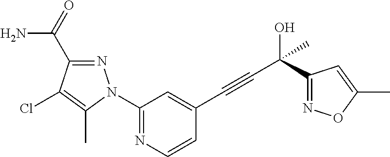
C1(N2N=C(C(N)=O)C(Cl)=C2C)=NC=CC(C#CC(O)(C2=NOC(C)=C2)C)=C1
